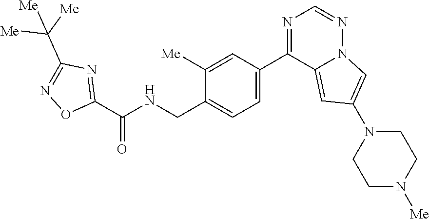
C1([Me])=CC(C2=NC=NN3C2=CC(N2CCN([Me])CC2)=C3)=CC=C1CNC(C1=NC(C([Me])([Me])[Me])=NO1)=O
